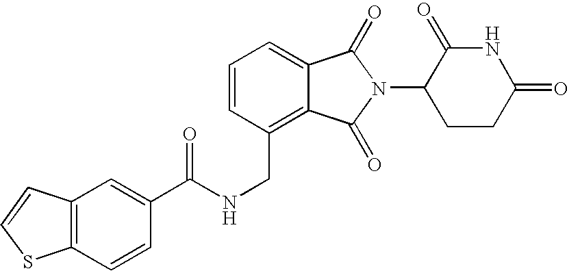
N(CC1=C2C(=CC=C1)C(=O)N(C1CCC(=O)NC1=O)C2=O)C(=O)C1=CC2=C(C=C1)SC=C2
